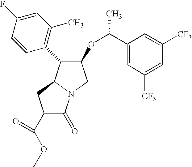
C1(C(OC)=O)C(=O)N2C(C1)C(C1=C(C)C=C(F)C=C1)C(OC(C1=CC([CF3])=CC([CF3])=C1)C)C2
